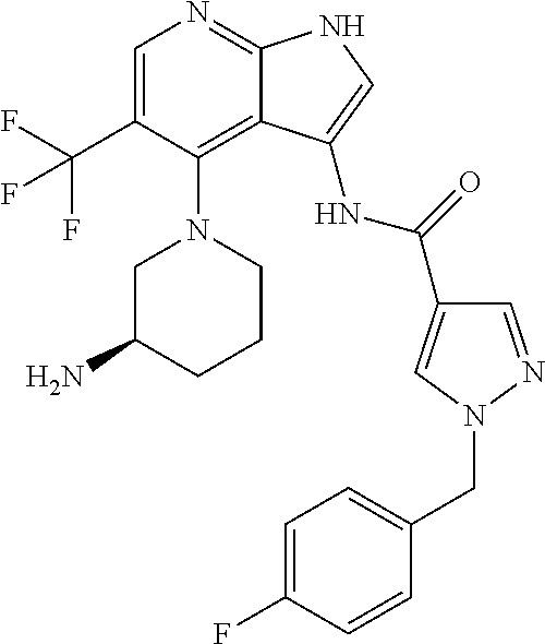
C1=C(C(F)(F)F)C(N2CC(N)CCC2)=C2C(=N1)NC=C2NC(C1=CN(CC2=CC=C(F)C=C2)N=C1)=O
